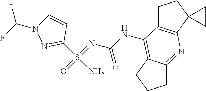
C1C2=C(C3(C1)CC3)N=C1C(=C2NC(N=S(=O)(C2=NN(C(F)F)C=C2)N)=O)CCC1
